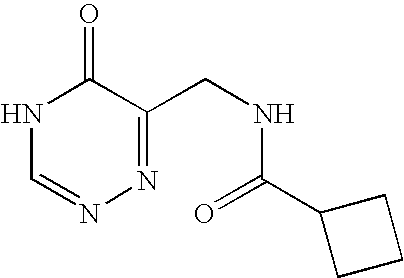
N1C=NN=C(CNC(=O)C2CCC2)C1=O
